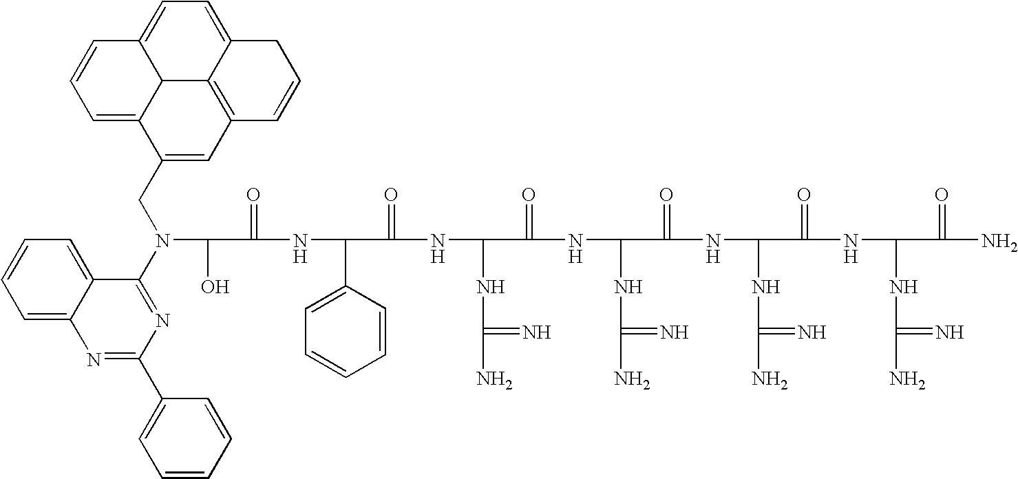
OC(C(=O)NC(C1=CC=CC=C1)C(=O)NC(NC(N)=N)C(=O)NC(NC(N)=N)C(=O)NC(NC(N)=N)C(=O)NC(NC(N)=N)C(=O)N)N(C1=NC(C2=CC=CC=C2)=NC2=CC=CC=C12)CC1=CC2=C3C4C1=CC=CC4=CC=C3CC=C2
